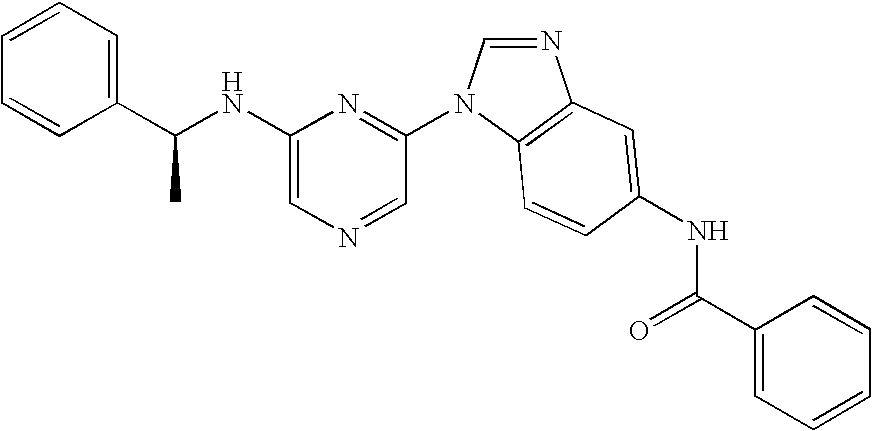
C1(NC(C2=CC=CC=C2)C)=CN=CC(N2C=NC3=C2C=CC(NC(C2=CC=CC=C2)=O)=C3)=N1
